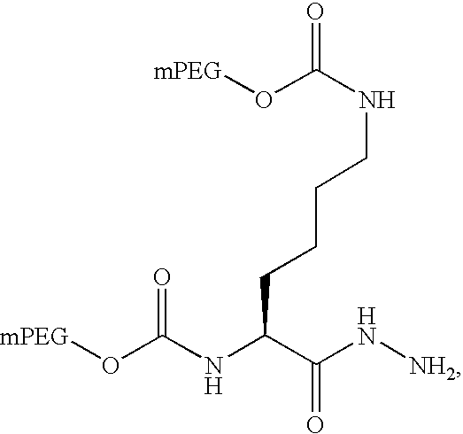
[mPEG]OC(NC(C(N[NH2])=O)CCCCNC(=O)O[mPEG])=O
